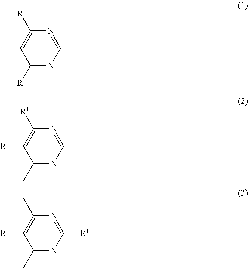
N1=C(C)N=C([R])C(C)=C1[R].N1=C(C)N=C(C)C([R])=C1[R1].N1=C([R1])N=C(C)C([R])=C1C
